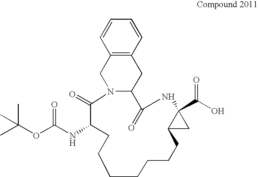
C12=C(C=CC=C1)CC1N(C2)C(=O)C(NC(=O)OC(C)(C)C)CCCCCCCC2C(C(O)=O)(NC1=O)C2
